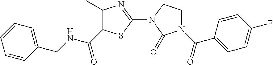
C1(C)=C(C(NCC2=CC=CC=C2)=O)SC(N2C(=O)N(C(C3=CC=C(F)C=C3)=O)CC2)=N1
